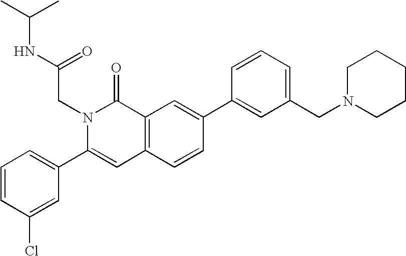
C1=CC(Cl)=CC(C2=CC3=C(C(=O)N2CC(NC(C)C)=O)C=C(C2=CC(CN4CCCCC4)=CC=C2)C=C3)=C1
